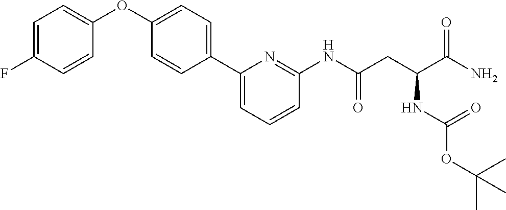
C1=C(F)C=CC(OC2=CC=C(C3=CC=CC(NC(CC(C(N)=O)NC(OC(C)(C)C)=O)=O)=N3)C=C2)=C1
